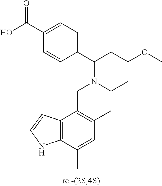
C1(C(O)=O)=CC=C(C2N(CC3=C(C)C=C(C)C4=C3C=CN4)CCC(OC)C2)C=C1
